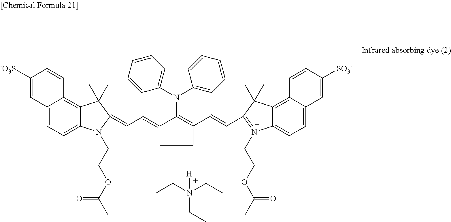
C12=CC=C3C(=C1C=CC([-O3S])=C2)C(C)(C)C(=CC=C1CCC(C=CC2=N(CCOC(C)=O)C4=CC=C5C(=C4C2(C)C)C=CC([SO3-])=C5)=C1N(C1=CC=CC=C1)C1=CC=CC=C1)N3CCOC(C)=O.[H]N(CC)(CC)CC
